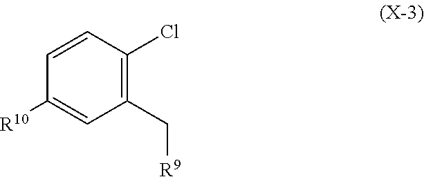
C1([R10])=CC(C[R9])=C(Cl)C=C1
